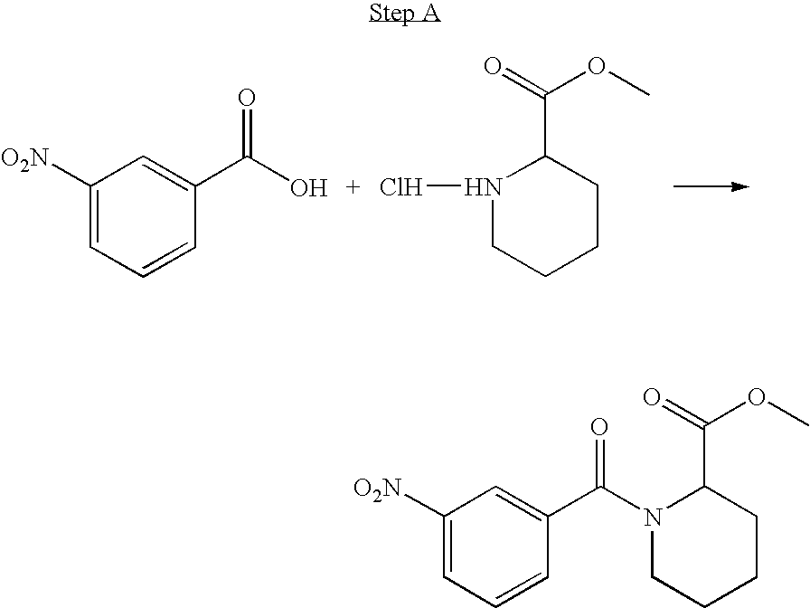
C1([O2N])=CC=CC(C(O)=O)=C1.N1(Cl)CCCCC1C(=O)OC.C1([O2N])=CC=CC(C(=O)N2CCCCC2C(=O)OC)=C1
